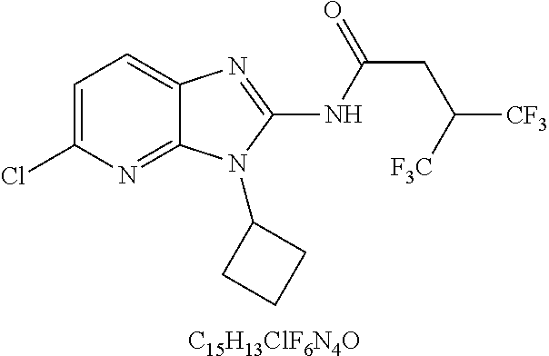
C1=C(Cl)N=C2C(=C1)N=C(NC(CC([CF3])[F3C])=O)N2C1CCC1.[C15H13ClF6N4O]
